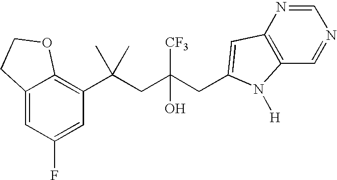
C12=CC(F)=CC(C(CC(CC3=CC4=C(C=NC=N4)N3[H])([CF3])O)(C)C)=C1OCC2
